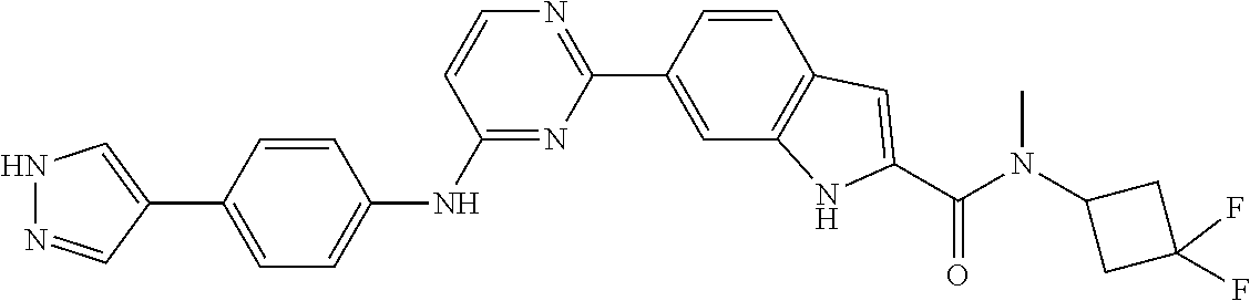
N1N=CC(C2=CC=C(NC3=NC(C4=CC5=C(C=C4)C=C(C(N(C)C4CC(F)(F)C4)=O)N5)=NC=C3)C=C2)=C1
